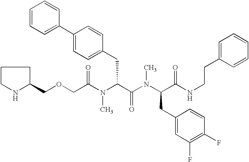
C(C(N(C(C(N(C(C(NCCC1=CC=CC=C1)=O)CC1=CC(F)=C(F)C=C1)C)=O)CC1=CC=C(C2=CC=CC=C2)C=C1)C)=O)OCC1CCCN1
